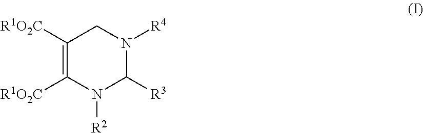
C1([R1O2C])=C([R1O2C])N([R2])C([R3])N([R4])C1
